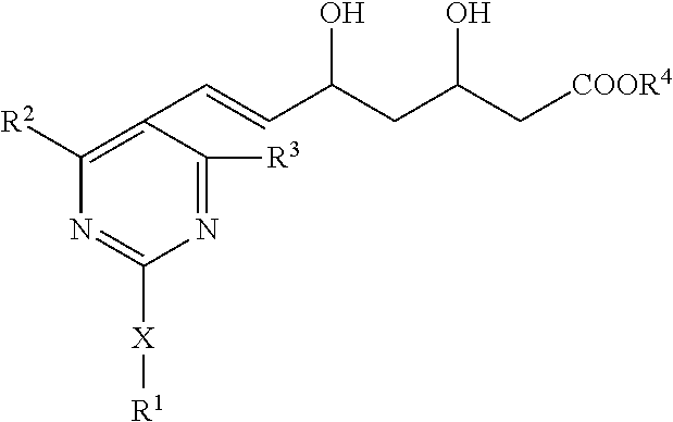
C1([R2])=C(C=CC(CC(C[COOR4])O)O)C([R3])=NC([X][R1])=N1
